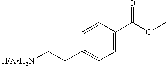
C1=CC(C(OC)=O)=CC=C1CC[TFAH2N]
